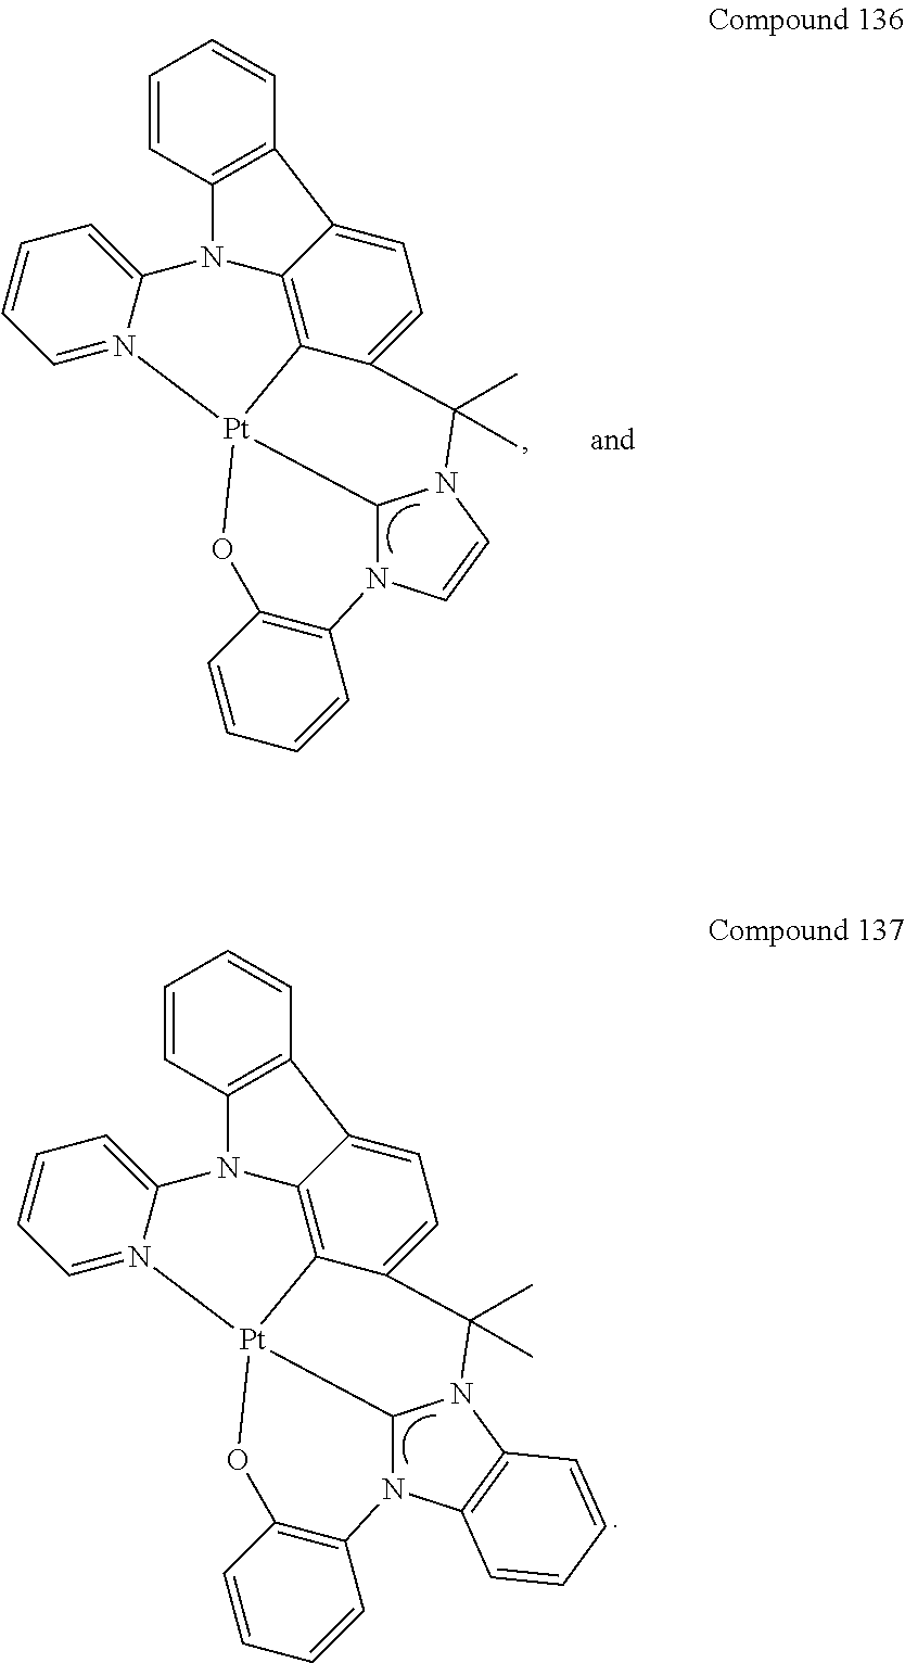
C1=CC=N2C(=C1)N1C3=C4C(=CC=C3C3=C1C=CC=C3)C(C)(C)N1C3[Pt]24OC2=C(N3C3=C1C=CC=C3)C=CC=C2.C1=CC=N2C(=C1)N1C3=C4C(=CC=C3C3=C1C=CC=C3)C(C)(C)N1C3[Pt]24OC2=C(N3C=C1)C=CC=C2
